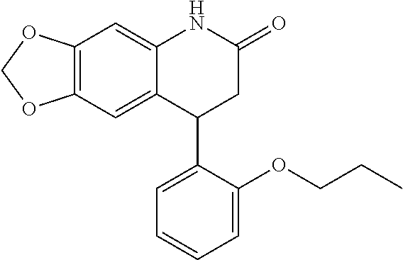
C12=C(C=C3C(=C1)NC(=O)CC3C1=CC=CC=C1OCCC)OCO2
